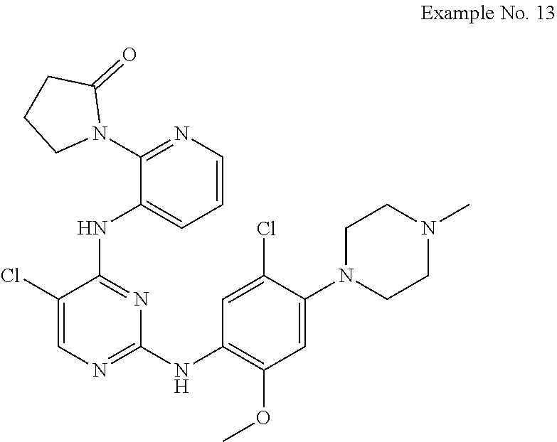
C1CN(C2=CC(OC)=C(NC3=NC=C(Cl)C(NC4=CC=CN=C4N4C(=O)CCC4)=N3)C=C2Cl)CCN1C
